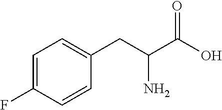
C1=C(F)C=CC(CC(C(O)=O)N)=C1
